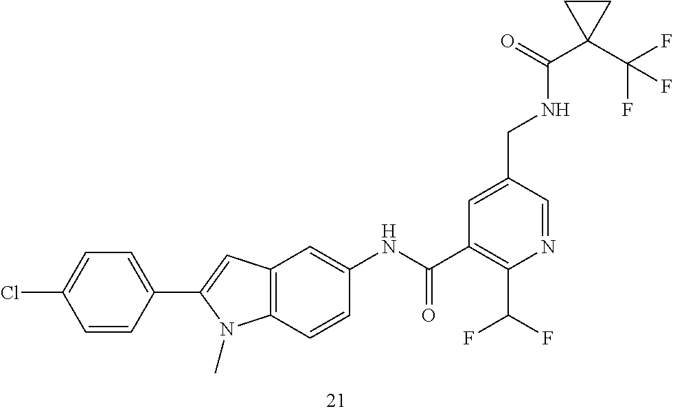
C1=C(CNC(C2(C(F)(F)F)CC2)=O)C=NC(C(F)F)=C1C(NC1=CC2=C(C=C1)N(C)C(C1=CC=C(Cl)C=C1)=C2)=O
